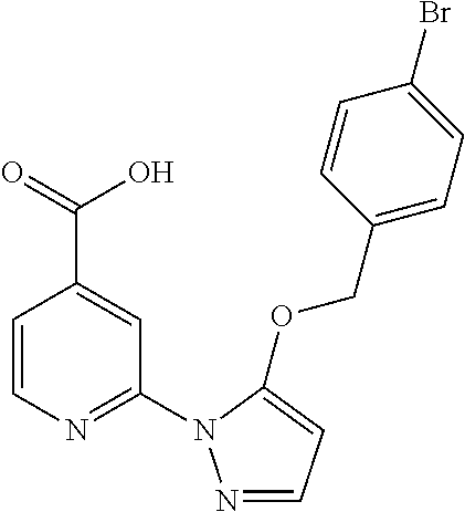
C1=CN=C(N2N=CC=C2OCC2=CC=C(Br)C=C2)C=C1C(=O)O
